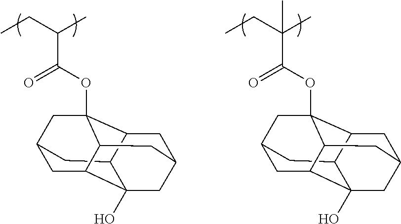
C12CC3CC4(OC(C(CC)C)=O)C1CC1CC2(O)C(C4C1)C3.C12CC3CC4(OC(C(CC)(C)C)=O)C1CC1CC2(O)C(C4C1)C3
